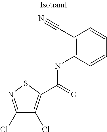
C1(Cl)=NSC(C(=O)NC2=C(C#N)C=CC=C2)=C1Cl
